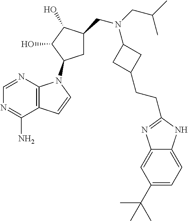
C1=NC2=C(C(N)=N1)C=CN2C1CC(CN(CC(C)C)C2CC(CCC3=NC4=CC(C(C)(C)C)=CC=C4N3)C2)C(O)C1O
